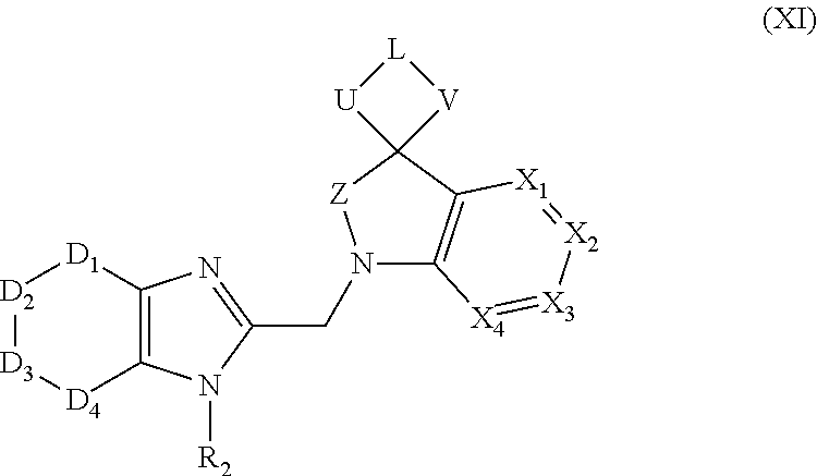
[D2]1[D3][D4]C2=C([D1]1)N=C(CN1C3=C(C4([Z]1)[V][L][U]4)[X1]=[X2][X3]=[X4]3)N2[R2]
